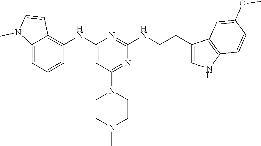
C12=CC=CC(NC3=CC(N4CCN(C)CC4)=NC(NCCC4=CNC5=C4C=C(OC)C=C5)=N3)=C1C=CN2C
